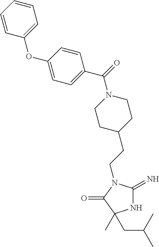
N1C(=N)N(CCC2CCN(C(=O)C3=CC=C(OC4=CC=CC=C4)C=C3)CC2)C(=O)C1(CC(C)C)C
